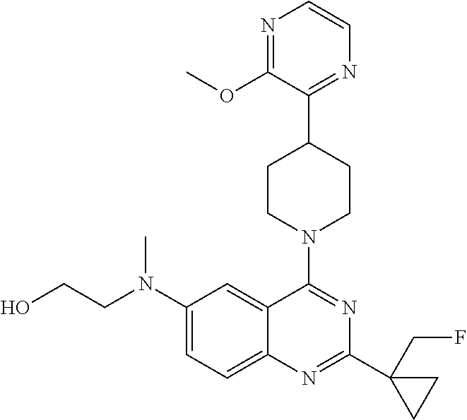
C12=CC=C(N(CCO)C)C=C1C(N1CCC(C3=NC=CN=C3OC)CC1)=NC(C1(CF)CC1)=N2
